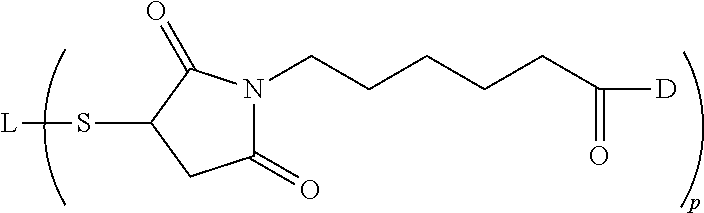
C1(=O)N(CCCCCC(=O)[D])C(=O)C(S[L])C1
